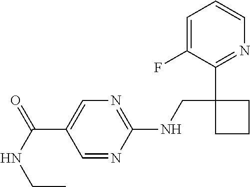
C(C1=CN=C(NCC2(C3=NC=CC=C3F)CCC2)N=C1)(NCC)=O
